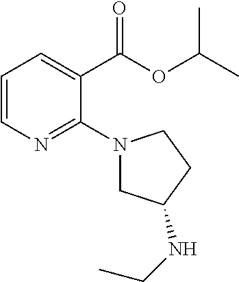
C1=CN=C(N2CC(NCC)CC2)C(C(OC(C)C)=O)=C1
